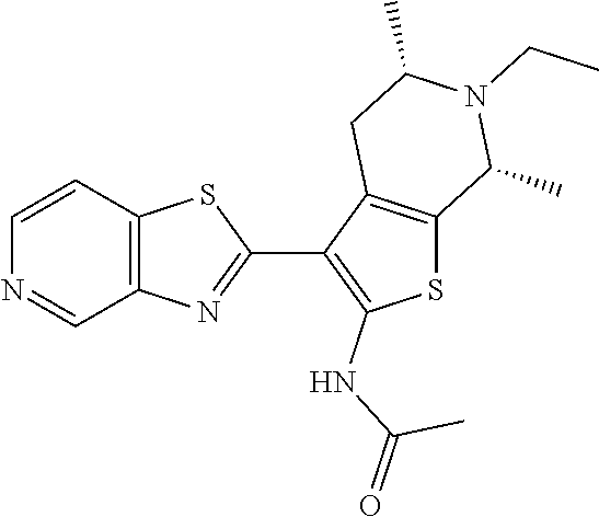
C12=C(C=NC=C1)N=C(C1=C(NC(=O)C)SC3=C1CC(C)N(CC)C3C)S2
